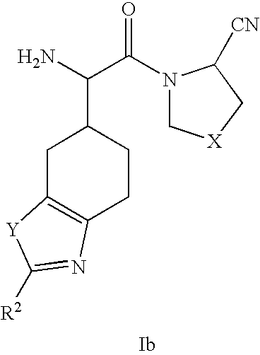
C1C2=C(CCC1C(N)C(N1C[X]CC1[CN])=O)N=C([R2])[Y]2
